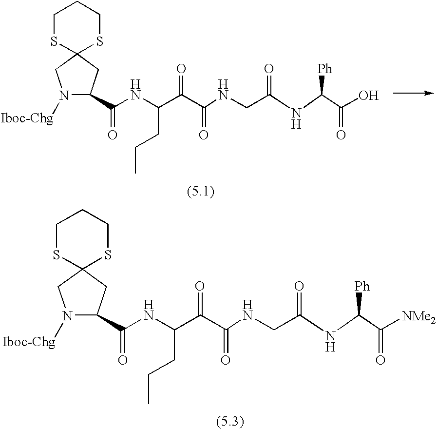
C1SC2(SCC1)CC(C(NC(C(C(NCC(NC(C([NMe2])=O)[Ph])=O)=O)=O)CCC)=O)N([Iboc-Chg])C2.C1SC2(SCC1)CC(C(NC(C(C(NCC(NC(C(O)=O)[Ph])=O)=O)=O)CCC)=O)N([Iboc-Chg])C2
